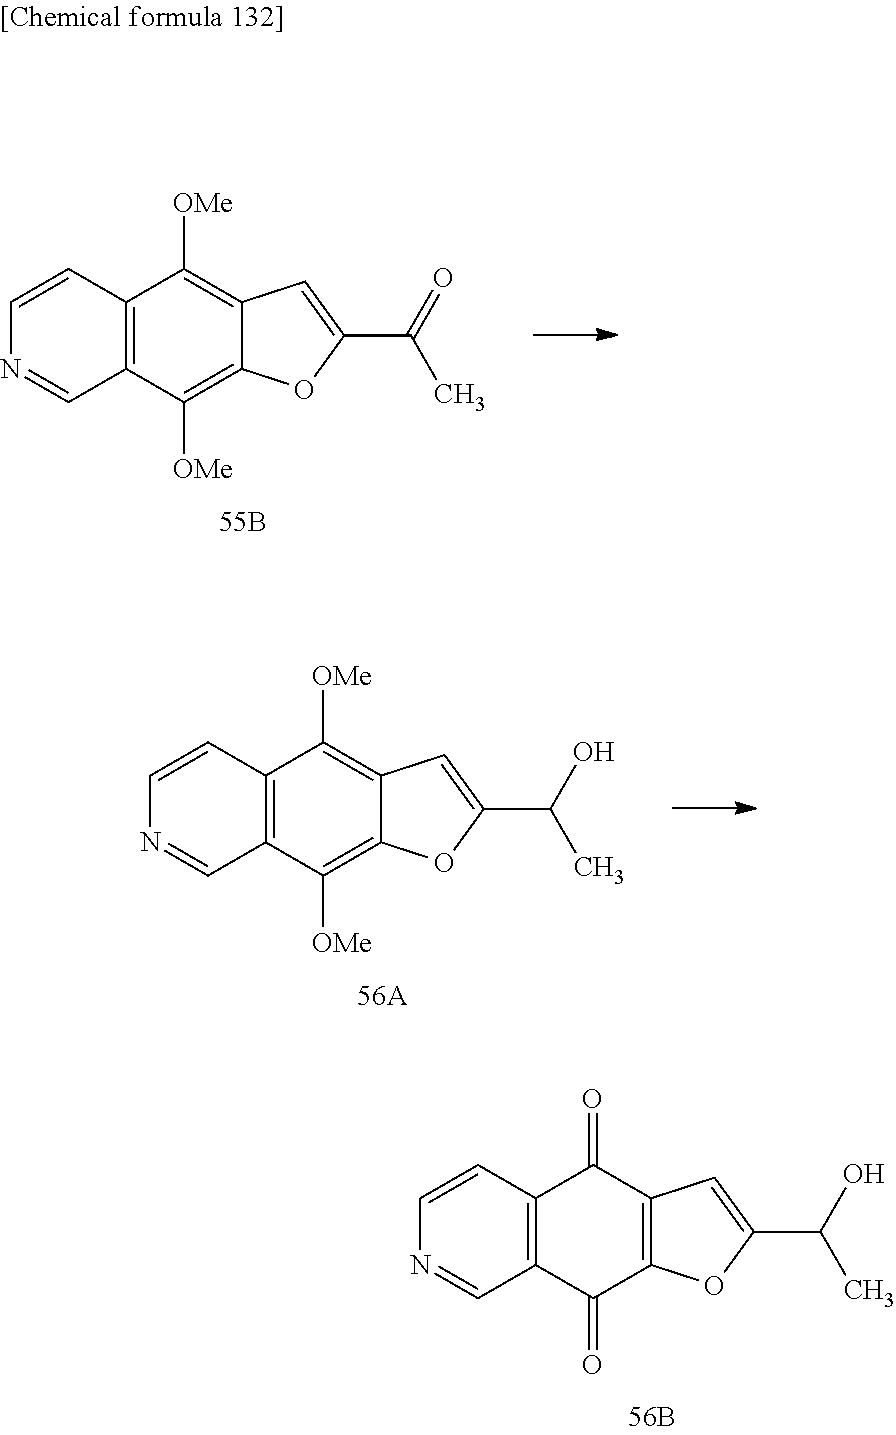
C12=C(C([OMe])=C3C(=C1[OMe])C=C(C(=O)C)O3)C=NC=C2.C12=C(C([OMe])=C3C(=C1[OMe])C=C(C(O)C)O3)C=NC=C2.C12=C(C(=O)C3=C(C1=O)C=C(C(O)C)O3)C=NC=C2
